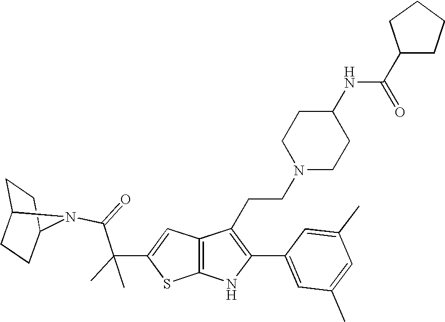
C1C2CCC(C1)N2C(=O)C(C1=CC2=C(S1)NC(C1=CC(C)=CC(C)=C1)=C2CCN1CCC(NC(C2CCCC2)=O)CC1)(C)C
